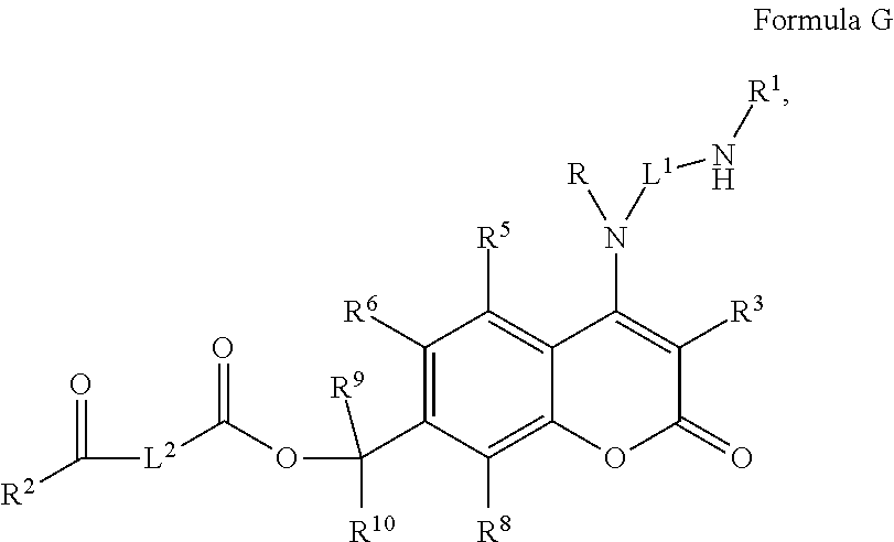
C1([R6])=C(C(OC([L2]C([R2])=O)=O)([R10])[R9])C([R8])=C2C(=C1[R5])C(N([R])[L1]N[R1])=C([R3])C(=O)O2
